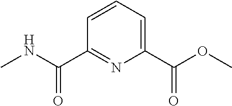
C1=CC=C(C(OC)=O)N=C1C(NC)=O
